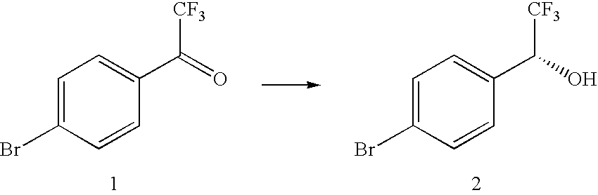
C1=C(Br)C=CC(C(O)[CF3])=C1.C1=C(Br)C=CC(C(=O)[CF3])=C1
